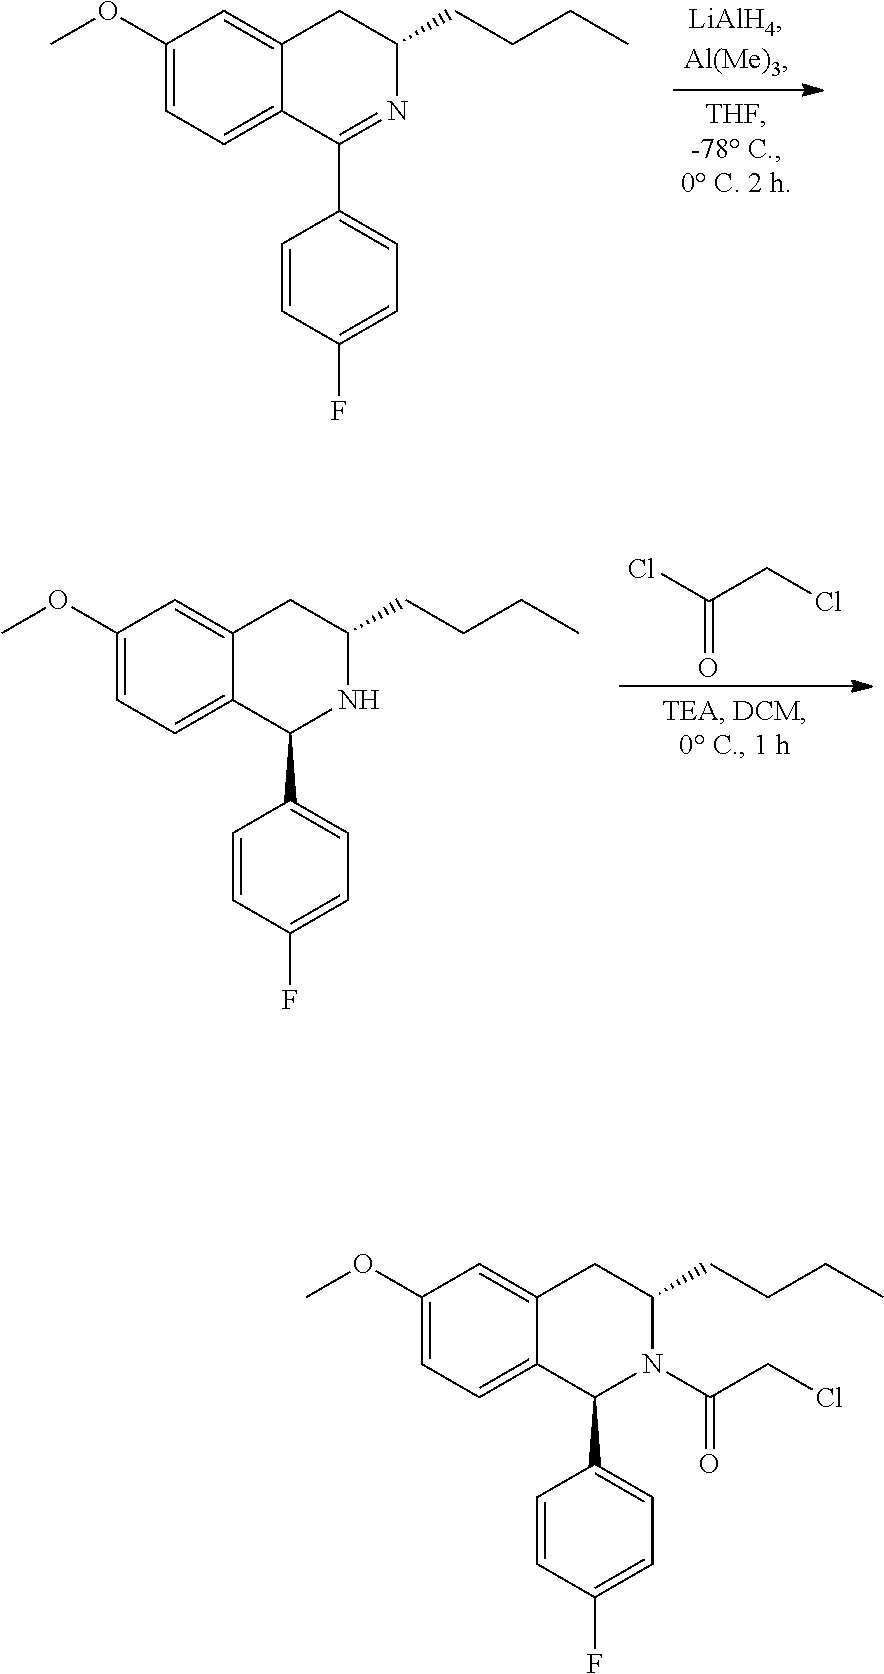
C1(OC)=CC=C2C(=C1)CC(CCCC)N=C2C1=CC=C(F)C=C1.C(CCl)(Cl)=O.C1(OC)=CC=C2C(=C1)CC(CCCC)NC2C1=CC=C(F)C=C1.C1(OC)=CC=C2C(=C1)CC(CCCC)N(C(CCl)=O)C2C1=CC=C(F)C=C1
